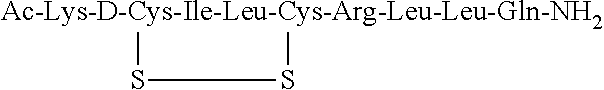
[Ac-Lys-D-Cys-Ile-Leu-Cys-Arg-Leu-Leu-Gln-NH2]1SS1
